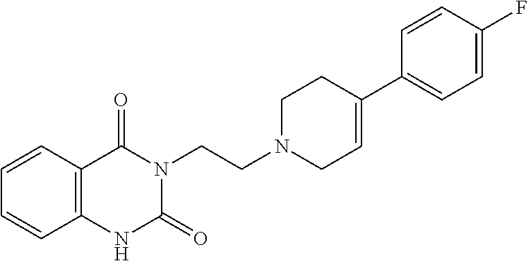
C1=CC2=C(C=C1)C(=O)N(CCN1CC=C(C3=CC=C(F)C=C3)CC1)C(=O)N2
